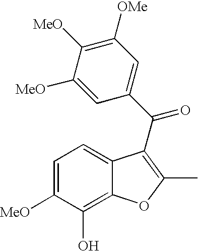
C1=C([MeO])C(O)=C2C(=C1)C(C(C1=CC([OMe])=C([MeO])C([MeO])=C1)=O)=C(C)O2
